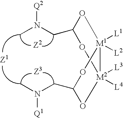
C(C1O[M1]2([L1])([L2])OC(CN(C)[Q1])O[M2]2([L3])([L4])O1)N(C)[Q2]
